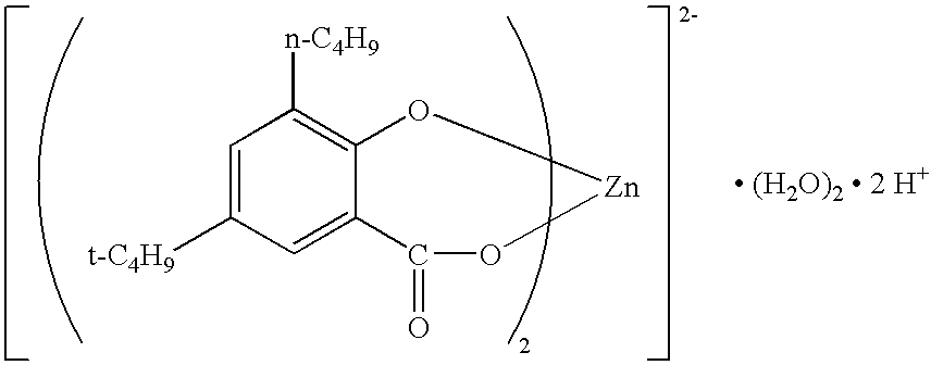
C1=C([t-C4H9])C=C2C(=C1[n-C4H9])O[Zn]OC2=O.[ (H2O)2  2 H+]
